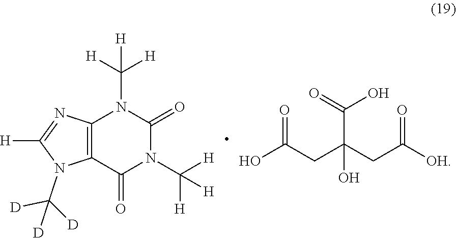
[H]C([H])([H])N1C(=O)N(C([H])([H])[H])C(=O)C2=C1N=C([H])N2C([D])([D])[D].C(C(O)(C(=O)O)CC(=O)[OH])C(O)=O
